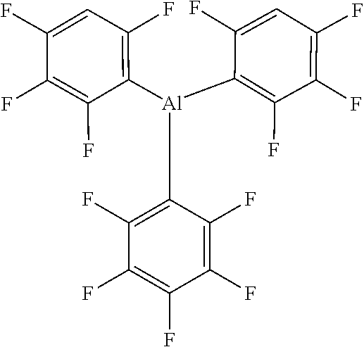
C1=C(F)C([Al](C2=C(F)C=C(F)C(F)=C2F)C2=C(F)C(F)=C(F)C(F)=C2F)=C(F)C(F)=C1F
